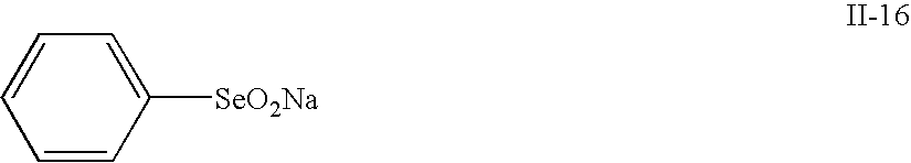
C1=CC([SeO2Na])=CC=C1
